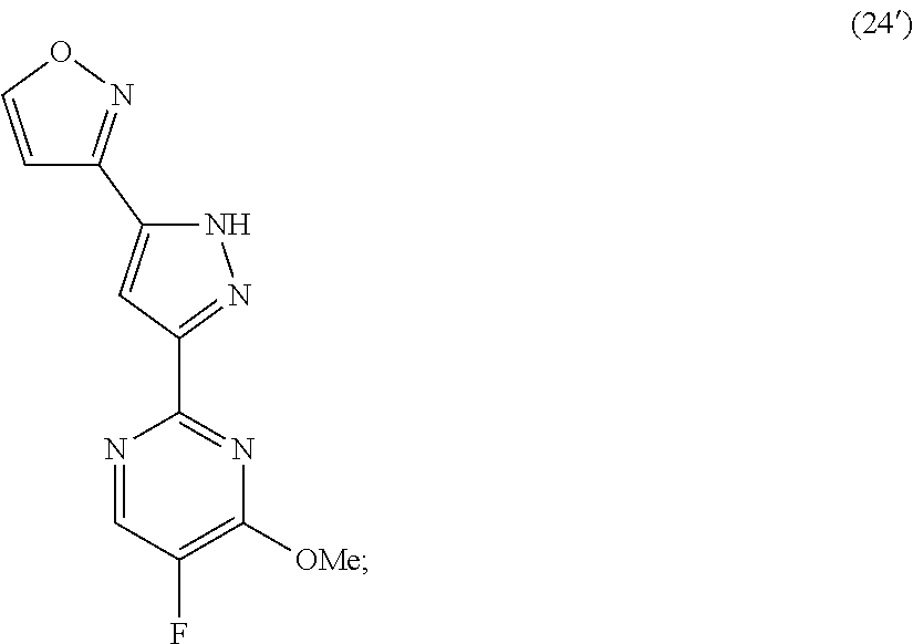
C1(C2=NOC=C2)=CC(C2=NC([OMe])=C(F)C=N2)=NN1
